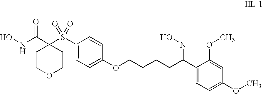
ONC(C1(S(C2=CC=C(OCCCCC(C3=CC=C(OC)C=C3OC)=NO)C=C2)(=O)=O)CCOCC1)=O
